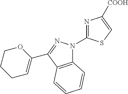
C12=C(C(C3=CCCCO3)=NN1C1=NC([COOH])=CS1)C=CC=C2
